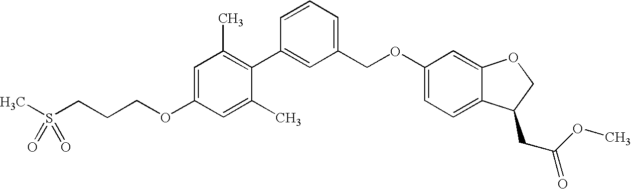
C1=C(OCCCS(C)(=O)=O)C=C(C)C(C2=CC(COC3=CC=C4C(=C3)OCC4CC(OC)=O)=CC=C2)=C1C
